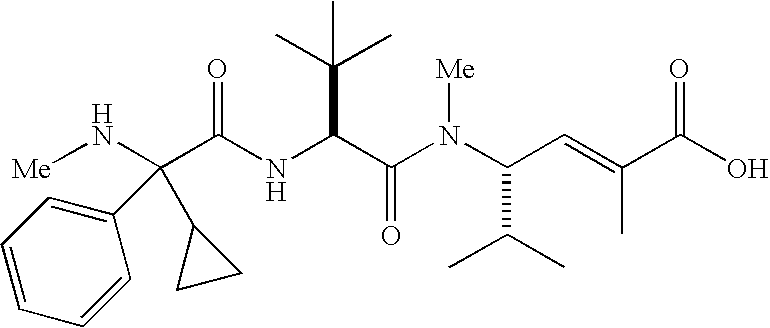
N(C(C(N(C(C(C)C)C=C(C)C(O)=O)[Me])=O)C(C)(C)C)C(=O)C(N[Me])(C1CC1)C1=CC=CC=C1
